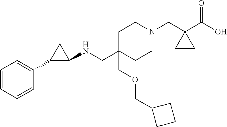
C1=CC=CC(C2C(NCC3(COCC4CCC4)CCN(CC4(C(O)=O)CC4)CC3)C2)=C1
